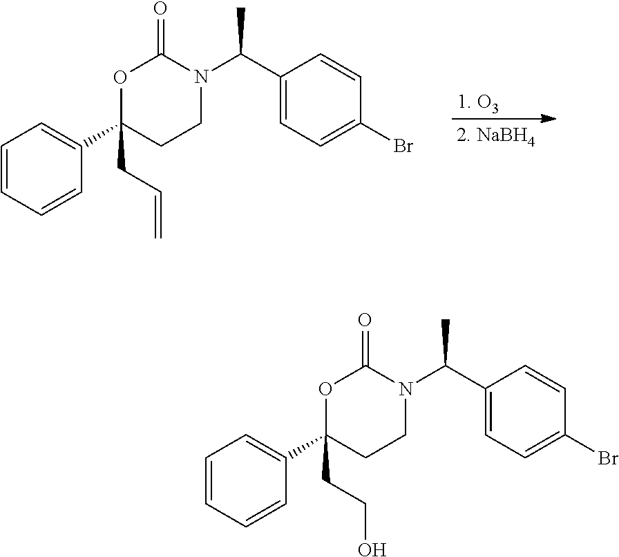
C1=CC=CC(C2(CC=C)CCN(C(C3=CC=C(Br)C=C3)C)C(=O)O2)=C1.C1=CC=CC(C2(CCO)CCN(C(C3=CC=C(Br)C=C3)C)C(=O)O2)=C1
